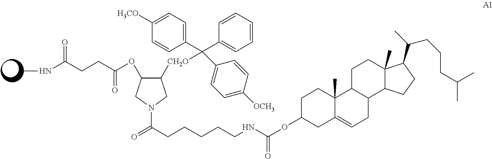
N1(C(=O)CCCCCNC(OC2CC3=CCC4C(C3(C)CC2)CCC2(C)C4CCC2C(C)CCCC(C)C)=O)CC(OC(CCC(NC)=O)=O)C([CH2O]C(C2=CC=C([OCH3])C=C2)(C2=CC=C([H3CO])C=C2)C2=CC=CC=C2)C1
